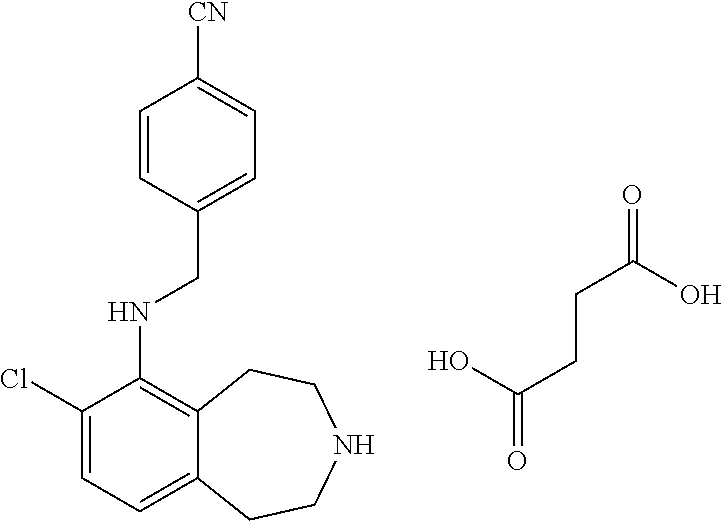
C1=CC(CNC2=C3C(=CC=C2Cl)CCNCC3)=CC=C1[CN].C(CCC(O)=O)(O)=O
